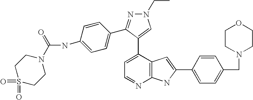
C1=C(C2=CN(CC)N=C2C2=CC=C(NC(=O)N3CCS(=O)(=O)CC3)C=C2)C2=C(N=C1)NC(C1=CC=C(CN3CCOCC3)C=C1)=C2
